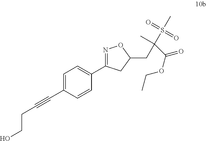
C1=C(C#CCCO)C=CC(C2=NOC(CC(S(C)(=O)=O)(C)C(OCC)=O)C2)=C1
